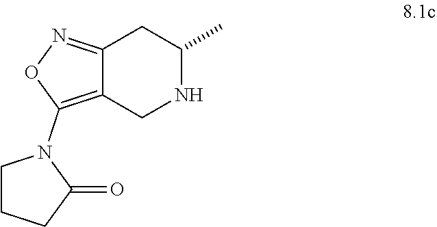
C12=NOC(N3CCCC3=O)=C1CNC(C)C2
